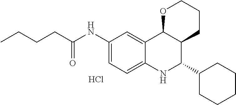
CCCCC(NC1=CC=C2C(=C1)C1C(C(C3CCCCC3)N2)CCCO1)=O.Cl
